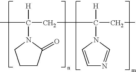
CC(CC(CC)([H])N1C=CN=C1)([H])N1CCCC1=O
